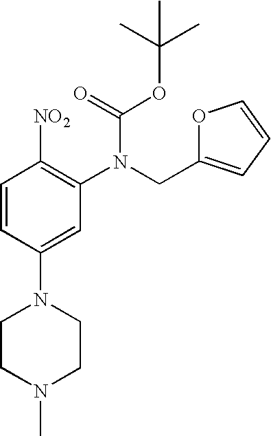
C1=CC(N2CCN(C)CC2)=CC(N(CC2=CC=CO2)C(=O)OC(C)(C)C)=C1[NO2]
